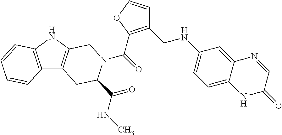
C(=O)(N1C(C(=O)NC)CC2=C(NC3=C2C=CC=C3)C1)C1=C(CNC2=CC=C3C(=C2)N=CC(=O)N3)C=CO1
